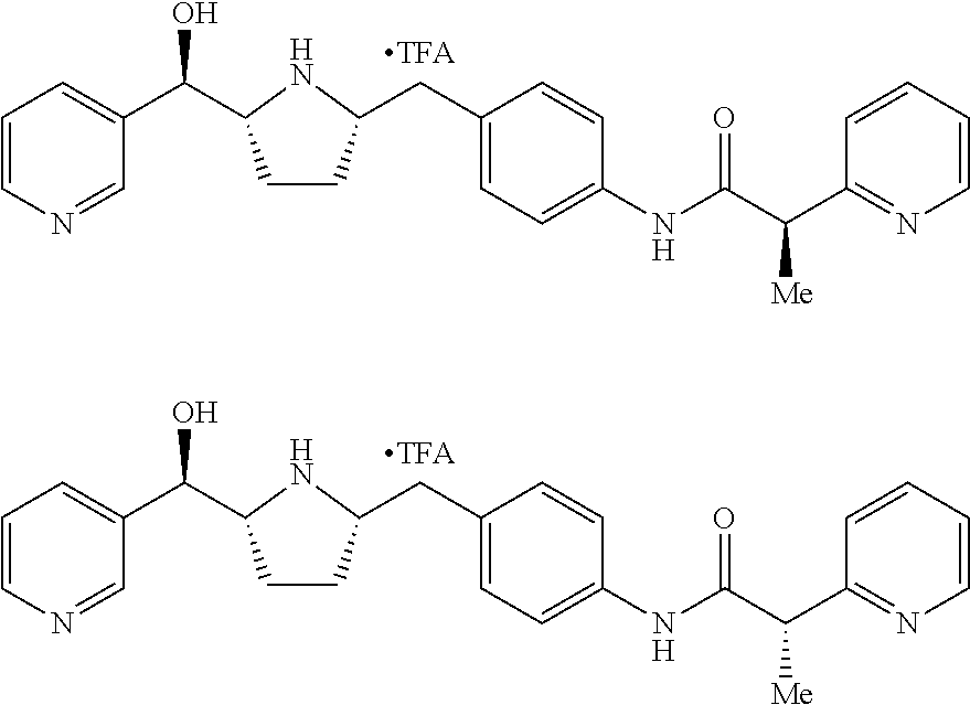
C1=CN=CC(C(O)C2CCC(CC3=CC=C(NC(=O)C(C4=NC=CC=C4)[Me])C=C3)N2)=C1.C1=CN=CC(C(O)C2CCC(CC3=CC=C(NC(=O)C(C4=NC=CC=C4)[Me])C=C3)N2)=C1
